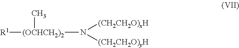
[R1][(OCHCH2)2](N([(CH2CH2O)xH])[(CH2CH2O)yH])C
